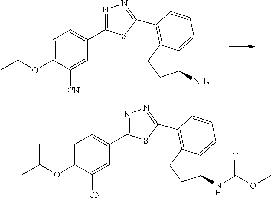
O(C1=CC=C(C2=NN=C(C3=C4C(=CC=C3)C(N)CC4)S2)C=C1[CN])C(C)C.O(C1=CC=C(C2=NN=C(C3=C4C(=CC=C3)C(NC(OC)=O)CC4)S2)C=C1[CN])C(C)C
